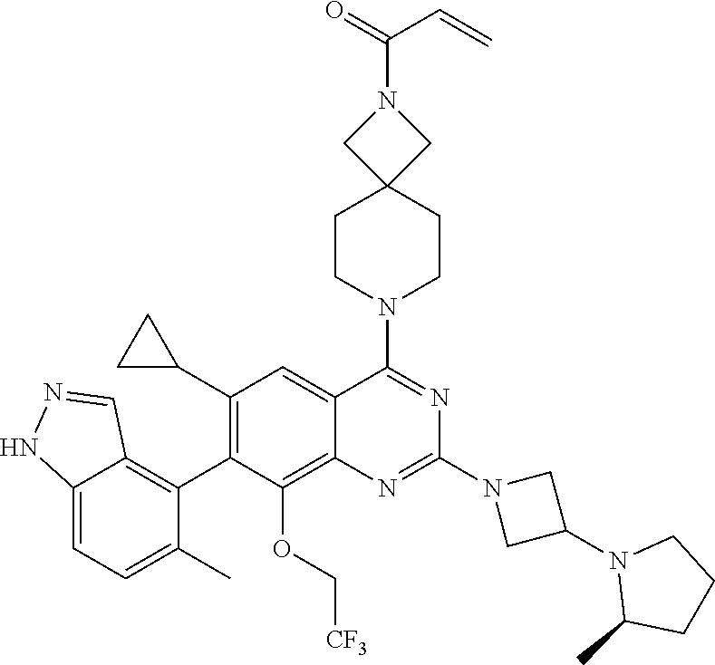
C12=CC=C(C)C(C3=C(C4CC4)C=C4C(=C3OC[CF3])N=C(N3CC(N5C(C)CCC5)C3)N=C4N3CCC4(CC3)CN(C(=O)C=C)C4)=C1C=NN2
